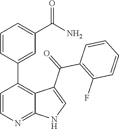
C1=CN=C2C(=C1C1=CC(C(N)=O)=CC=C1)C(C(=O)C1=C(F)C=CC=C1)=CN2
